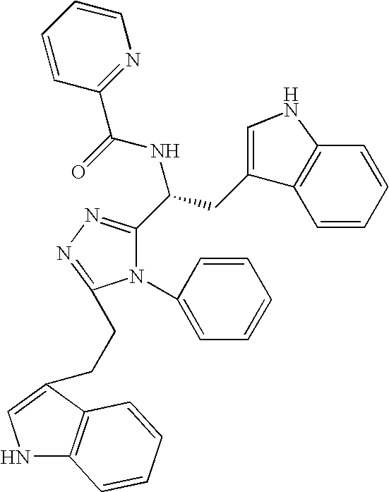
N1(C2=CC=CC=C2)C(C(CC2=CNC3=C2C=CC=C3)NC(=O)C2=NC=CC=C2)=NN=C1CCC1=CNC2=C1C=CC=C2
